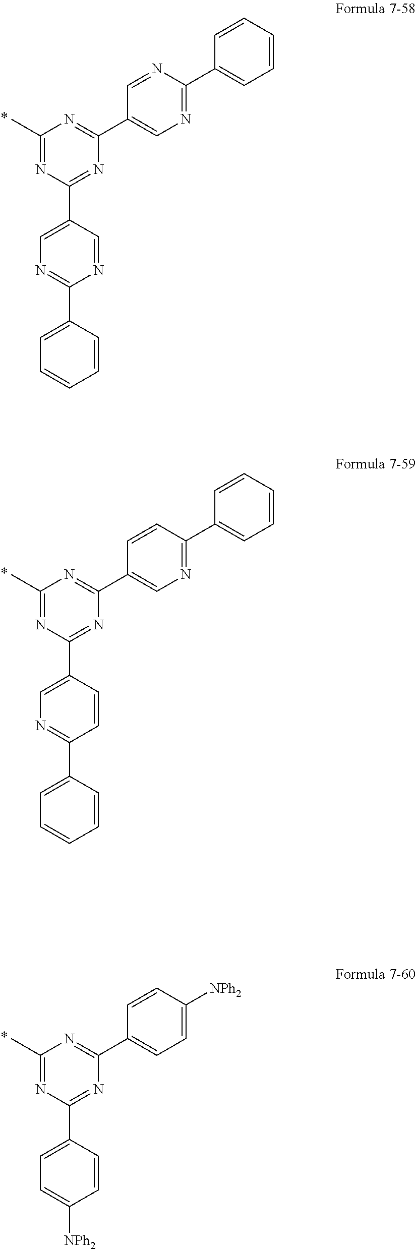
C1=CC=CC(C2=NC=C(C3=NC(C)=NC(C4=CN=C(C5=CC=CC=C5)N=C4)=N3)C=N2)=C1.C1=CC=CC(C2=NC=C(C3=NC(C)=NC(C4=CN=C(C5=CC=CC=C5)C=C4)=N3)C=C2)=C1.C1([NPh2])=CC=C(C2=NC(C)=NC(C3=CC=C([NPh2])C=C3)=N2)C=C1
